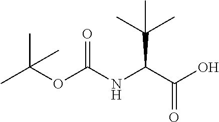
O(C(NC(C(O)=O)C(C)(C)C)=O)C(C)(C)C
